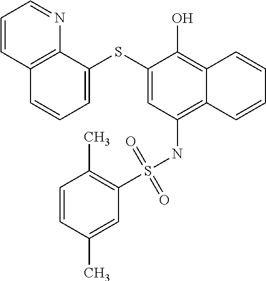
C1=C(SC2=CC=CC3=C2N=CC=C3)C(O)=C2C(=C1NS(C1=C(C)C=CC(C)=C1)(=O)=O)C=CC=C2
